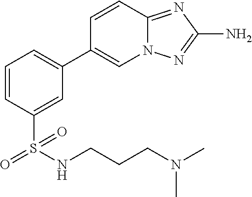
C1=CC(S(NCCCN(C)C)(=O)=O)=CC(C2=CN3C(=NC(N)=N3)C=C2)=C1
